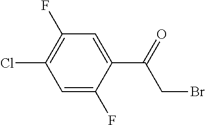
C1=C(F)C(C(=O)CBr)=CC(F)=C1Cl
